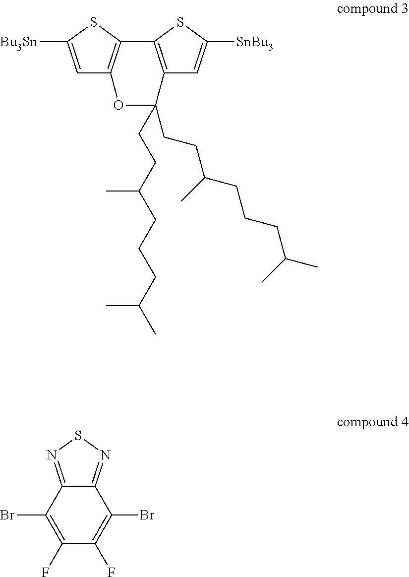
C1=C([Bu3Sn])SC2=C1OC(CCC(CCCC(C)C)C)(CCC(CCCC(C)C)C)C1=C2SC([SnBu3])=C1.C1(Br)=C(F)C(F)=C(Br)C2=NSN=C12
